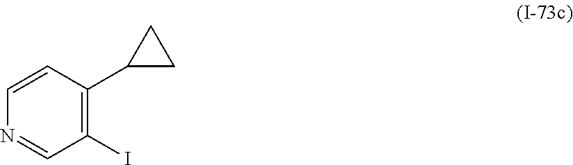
N1=CC(I)=C(C2CC2)C=C1
